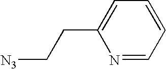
C1=CC=NC(CC[N3])=C1
